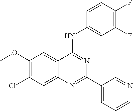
C1(OC)=C(Cl)C=C2C(=C1)C(NC1=CC(F)=C(F)C=C1)=NC(C1=CC=CN=C1)=N2
